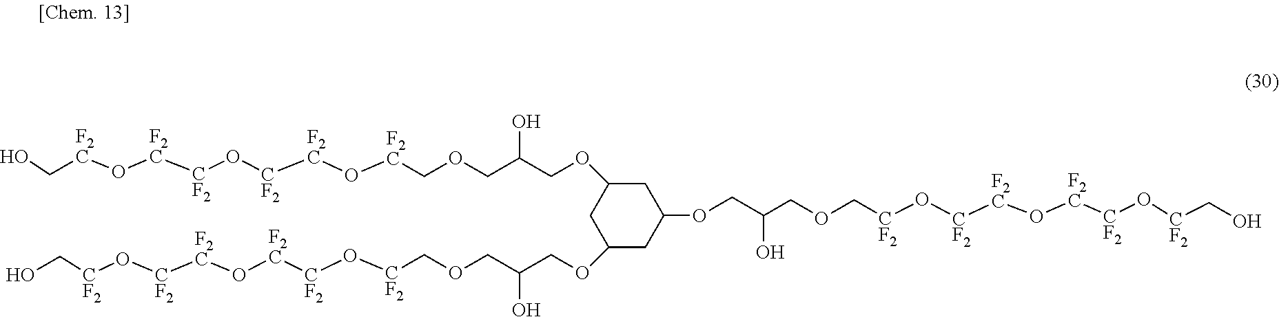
[CF2](O[CF2][F2C]O[F2C][CF2]O[CF2]COCC(COC1CC(OCC(COC[F2C]O[F2C][CF2]O[CF2][F2C]O[F2C]CO)O)CC(OCC(COC[CF2]O[CF2][F2C]O[F2C][CF2]O[CF2]CO)O)C1)O)CO
